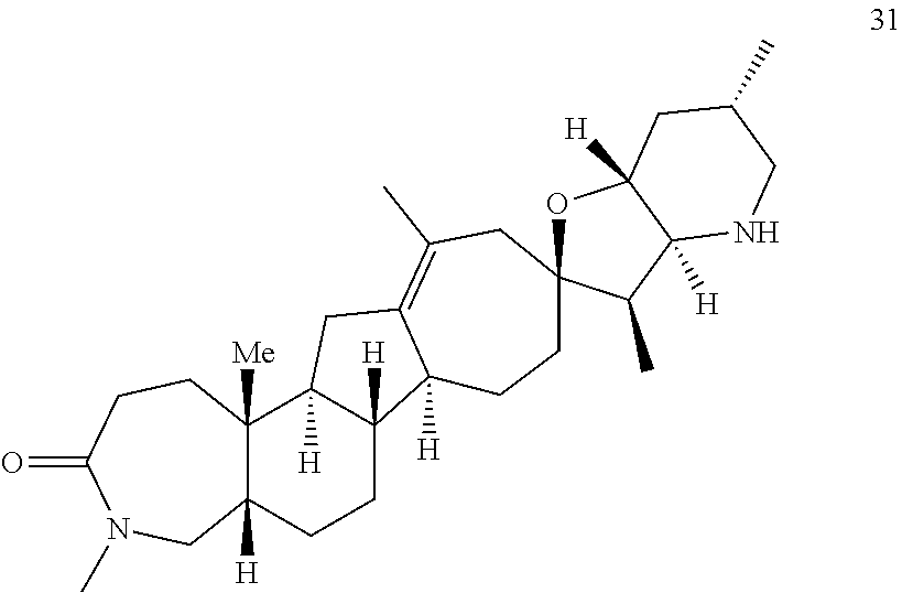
C12([Me])C([H])(CCC3([H])C1([H])CC1=C(C)CC4(CCC31[H])OC1([H])C([H])(C4C)NCC(C)C1)CN(C)C(=O)CC2
